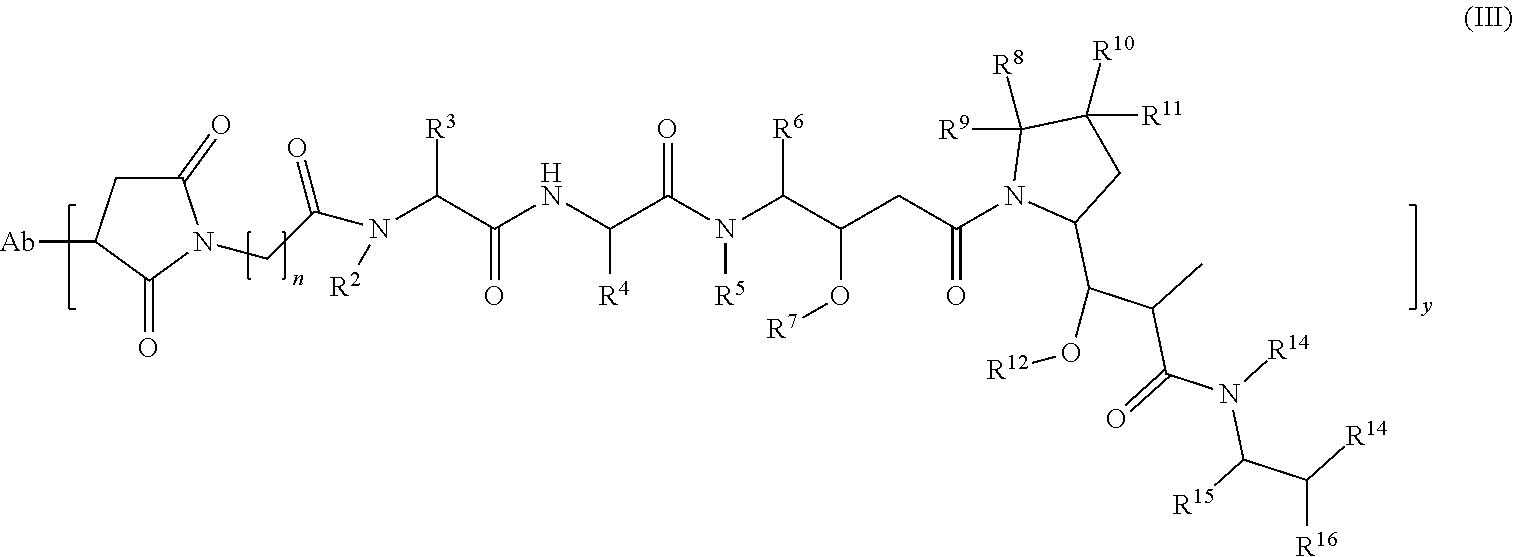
C1(=O)CC([Ab])C(=O)N1CC(N([R2])C(C(=O)NC([R4])C(=O)N([R5])C(C(O[R7])CC(=O)N1C(C(C(C)C(N(C(C([R14])[R16])[R15])[R14])=O)O[R12])CC([R11])([R10])C1([R9])[R8])[R6])[R3])=O
